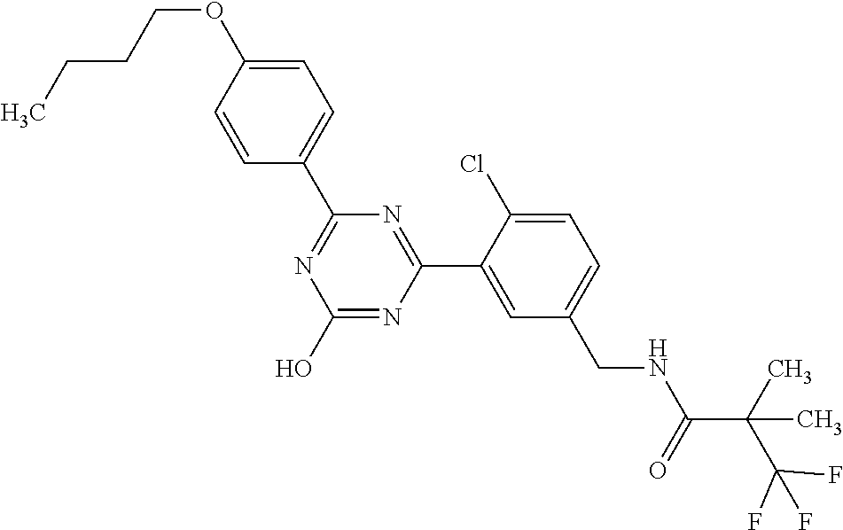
C1(C2=NC(O)=NC(C3=CC(CNC(C(C(F)(F)F)(C)C)=O)=CC=C3Cl)=N2)=CC=C(OCCCC)C=C1
